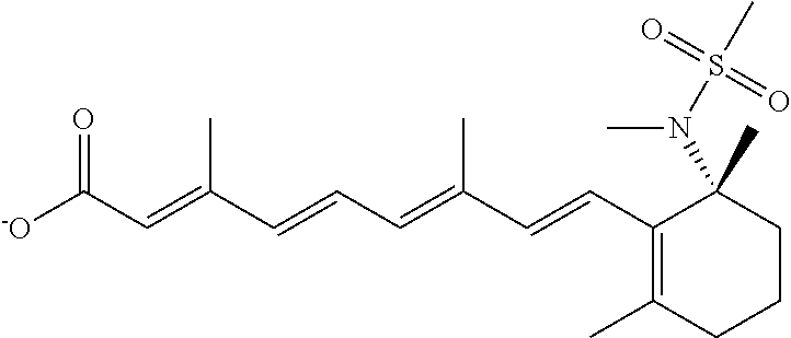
[-O]C(C=C(C=CC=C(C=CC1=C(C)CCCC1(N(S(=O)(=O)C)C)C)C)C)=O
